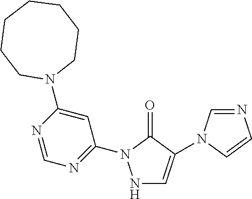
N1C=C(N2C=NC=C2)C(=O)N1C1=NC=NC(N2CCCCCCC2)=C1
